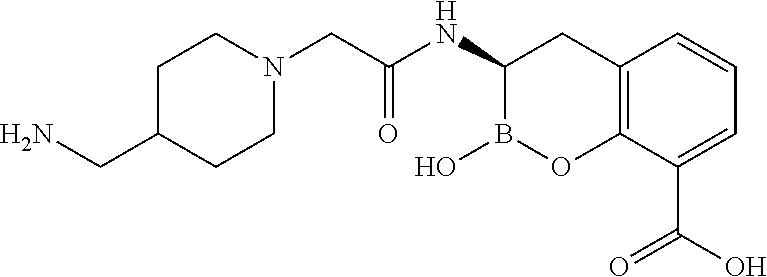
C1C(CN)CCN(CC(=O)NC2B(O)OC3=C(C2)C=CC=C3C(O)=O)C1
